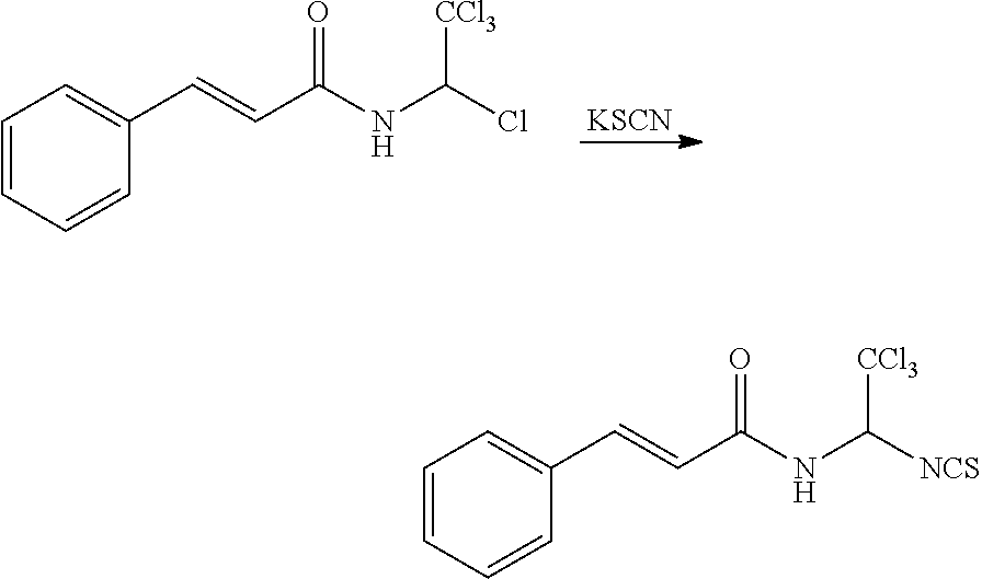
C1=CC=CC(C=CC(NC(Cl)[CCl3])=O)=C1.[KSCN].C1=CC=CC(C=CC(NC([NCS])[CCl3])=O)=C1
